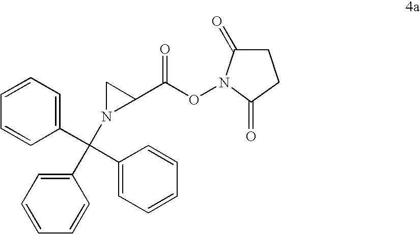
C1=CC=CC(C(C2=CC=CC=C2)(C2=CC=CC=C2)N2C(C(ON3C(=O)CCC3=O)=O)C2)=C1
